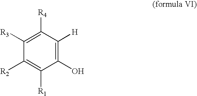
C1([R2])=C([R1])C(O)=C([H])C([R4])=C1[R3]
